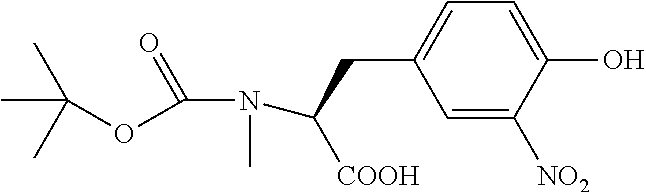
C1=C([NO2])C(O)=CC=C1CC([COOH])N(C)C(=O)OC(C)(C)C
